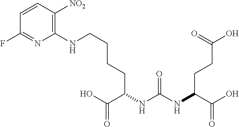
C1(F)=NC(NCCCCC(C(=O)O)NC(NC(C(O)=O)CCC(=O)O)=O)=C([NO2])C=C1
